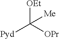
[OEt]C([OPr])([Pyd])[Me]
